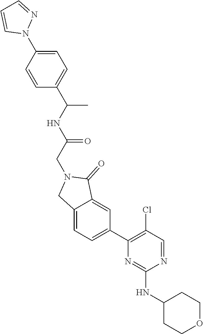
N1=CC(Cl)=C(C2=CC=C3C(=C2)C(=O)N(CC(NC(C2=CC=C(N4N=CC=C4)C=C2)C)=O)C3)N=C1NC1CCOCC1
